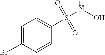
C1=C(Br)C=CC(S(NO)(=O)=O)=C1
